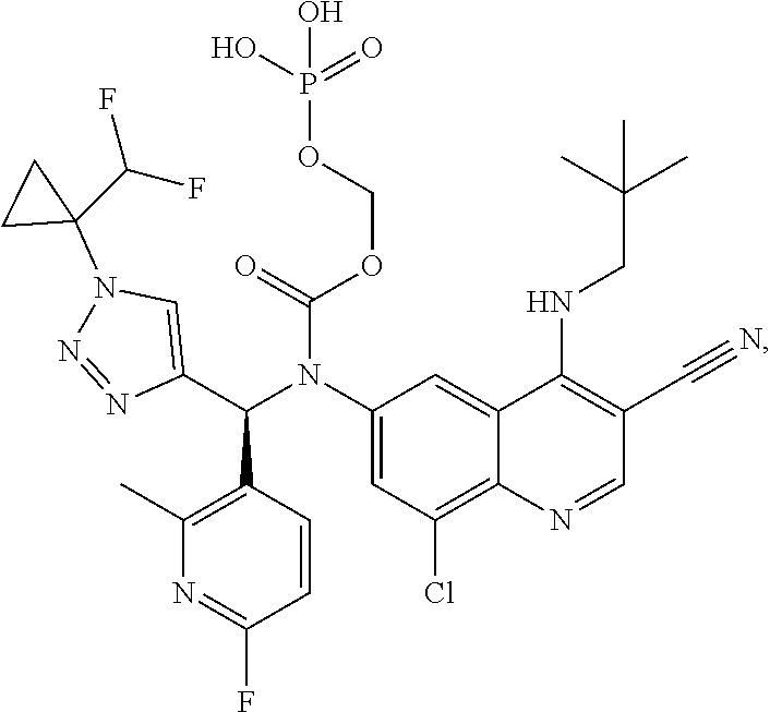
C(=O)(OCOP(O)(O)=O)N(C1=CC(Cl)=C2C(=C1)C(NCC(C)(C)C)=C(C#N)C=N2)C(C1=CN(C2(C(F)F)CC2)N=N1)C1=C(C)N=C(F)C=C1
